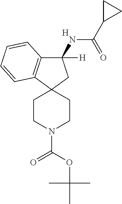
[H].C1(NC(=O)C2CC2)([H])C2=C(C3(C1)CCN(C(OC(C)(C)C)=O)CC3)C=CC=C2
